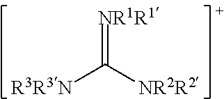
[R3R3N]C([NR2R2])=[NR1R1]
